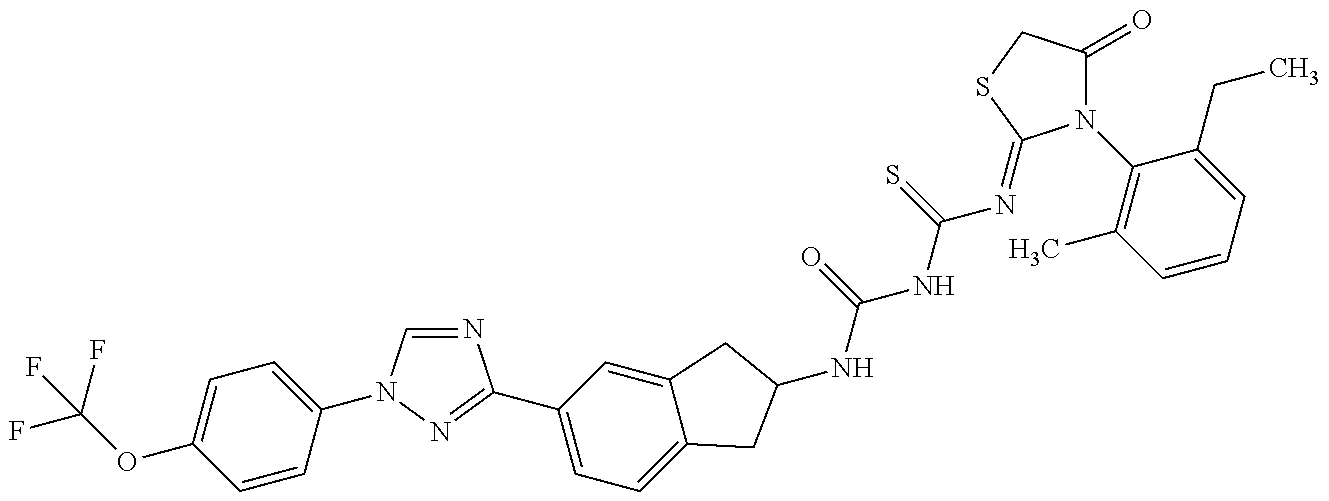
C(OC1=CC=C(N2C=NC(C3=CC=C4C(=C3)CC(NC(=O)NC(=S)N=C3N(C5=C(C)C=CC=C5CC)C(=O)CS3)C4)=N2)C=C1)(F)(F)F
